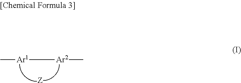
C[Ar1][Ar2]C.[Z]
